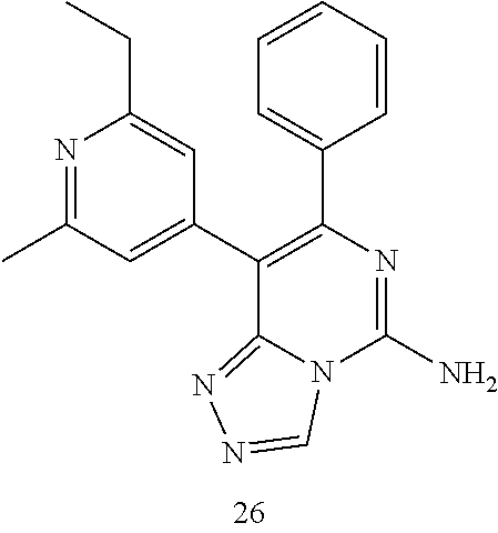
N1=C(C)C=C(C2=C(C3=CC=CC=C3)N=C(N)N3C2=NN=C3)C=C1CC
